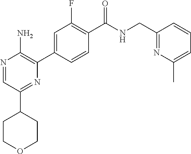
N1=CC(C2CCOCC2)=NC(C2=CC(F)=C(C(NCC3=NC(C)=CC=C3)=O)C=C2)=C1N
